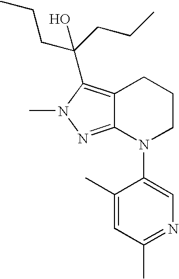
C12=NN(C)C(C(CCC)(CCC)O)=C1CCCN2C1=CN=C(C)C=C1C
